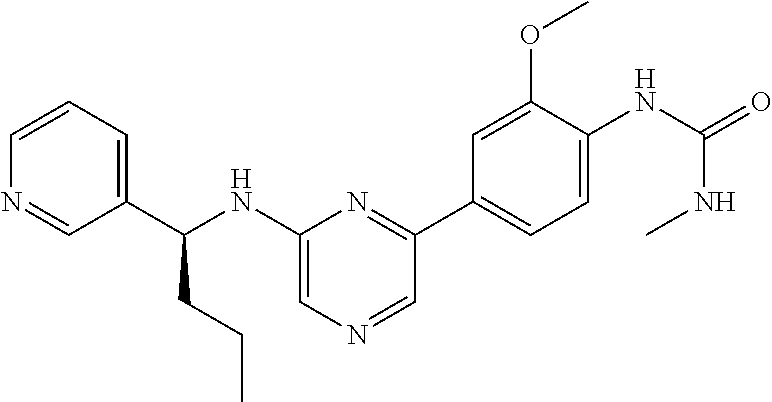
C1=CC=C(C(NC2=CN=CC(C3=CC=C(NC(=O)NC)C(OC)=C3)=N2)CCC)C=N1
